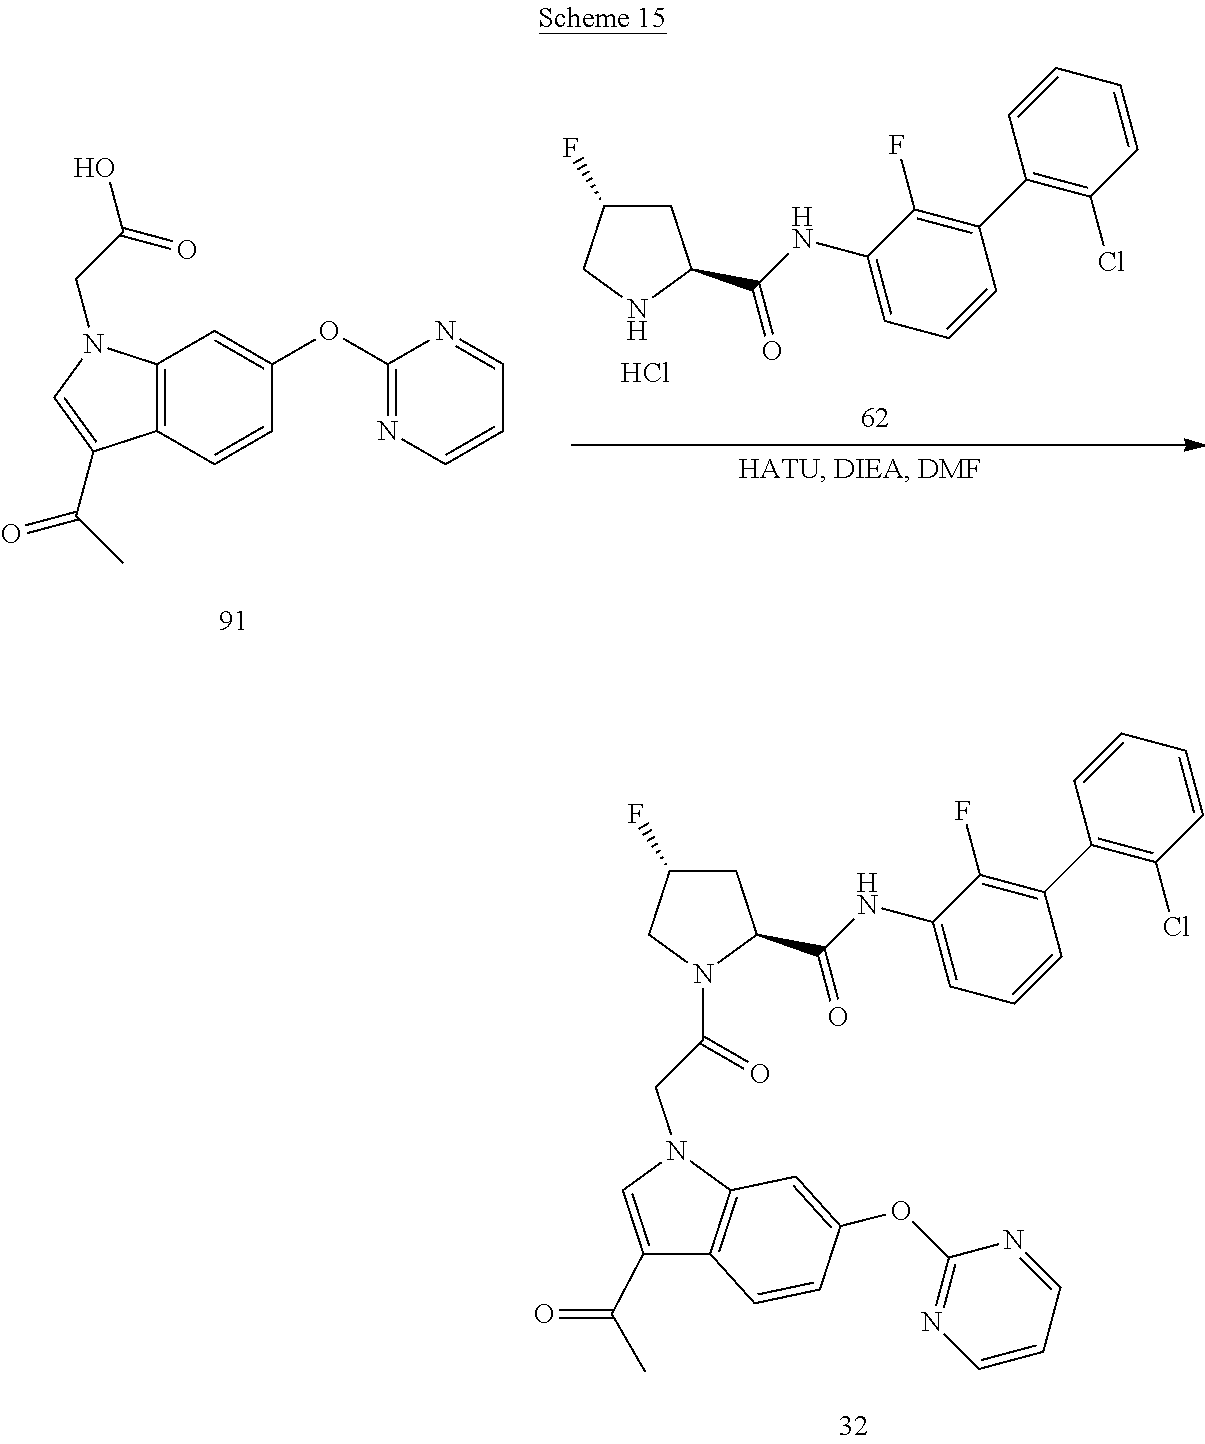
Cl.C12=C(C=CC(OC3=NC=CC=N3)=C1)C(C(C)=O)=CN2CC(O)=O.C1C(C(NC2=CC=CC(C3=C(Cl)C=CC=C3)=C2F)=O)NCC1F.C12=C(C=CC(OC3=NC=CC=N3)=C1)C(C(C)=O)=CN2CC(=O)N1CC(F)CC1C(NC1=CC=CC(C2=C(Cl)C=CC=C2)=C1F)=O
